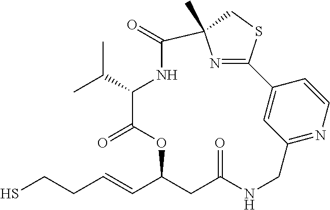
O=C1OC(C=CCCS)CC(=O)NCC2=NC=CC(=C2)C2=NC(C)(C(=O)NC1C(C)C)CS2
